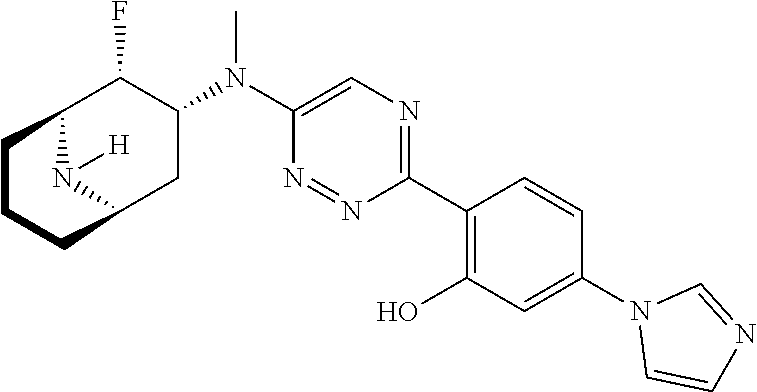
C1(C2=C(O)C=C(N3C=CN=C3)C=C2)=NC=C(N(C2C(F)C3N([H])C(C2)CCC3)C)N=N1
